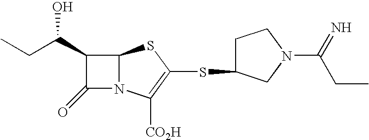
C12N(C([CO2H])=C(SC3CCN(C(=N)CC)C3)S1)C(=O)C2C(O)CC
